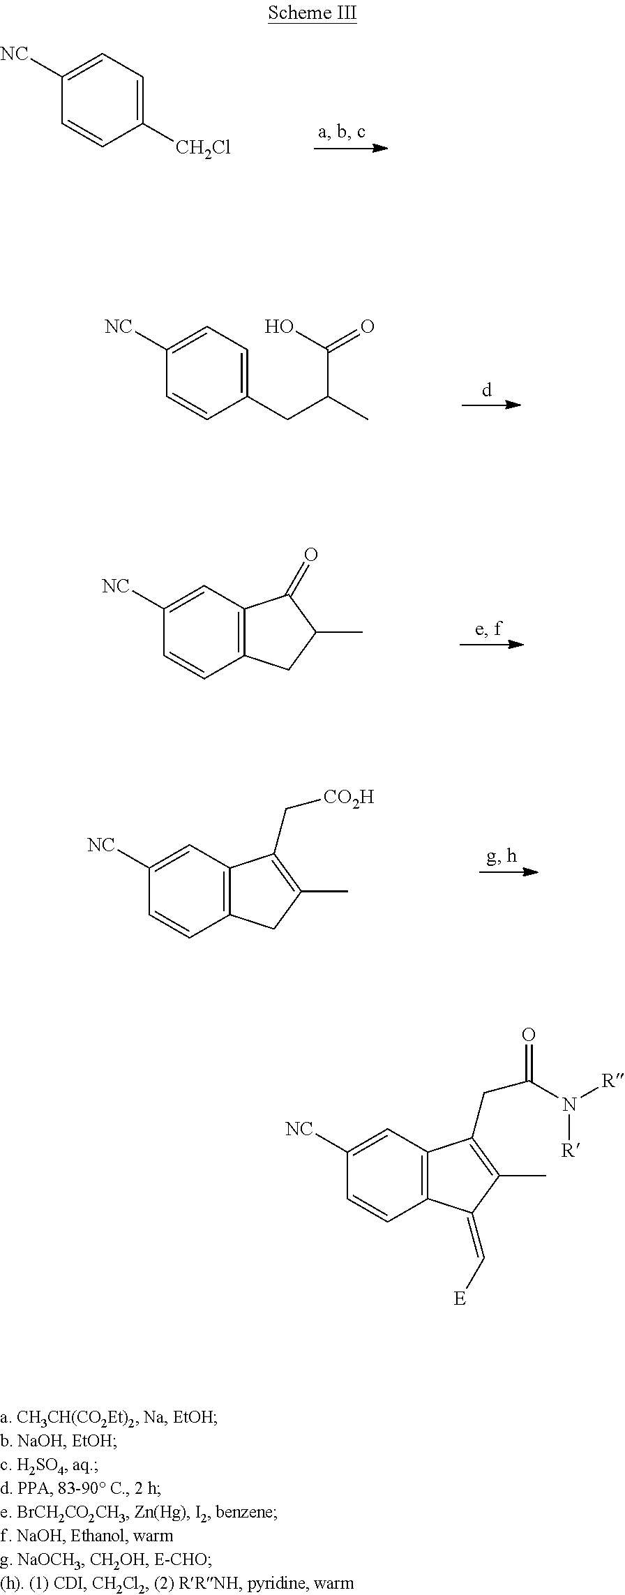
C1([NC])=CC=C([CH2Cl])C=C1.C1([NC])=CC=C(CC(C(=O)O)C)C=C1.C1([NC])=CC2=C(C=C1)CC(C)C2=O.C1([NC])=CC2=C(C=C1)CC(C)=C2C[CO2H].C1([NC])=CC2=C(C=C1)C(=C[E])C(C)=C2CC(=O)N([R])[R]
